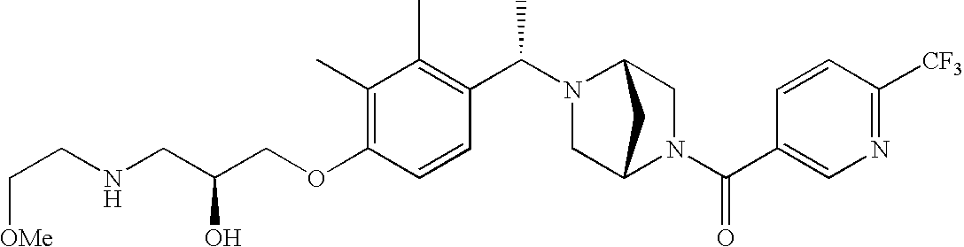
C(OC1=C(C)C(C)=C(C(N2C3CN(C(C4=CN=C([CF3])C=C4)=O)C(C2)C3)C)C=C1)C(CNCC[OMe])O
